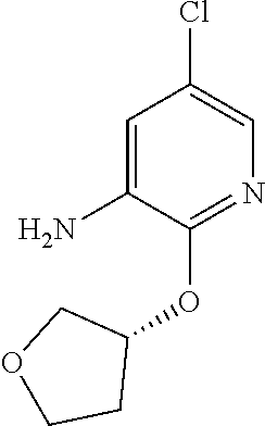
C1=C(N)C(OC2COCC2)=NC=C1Cl
